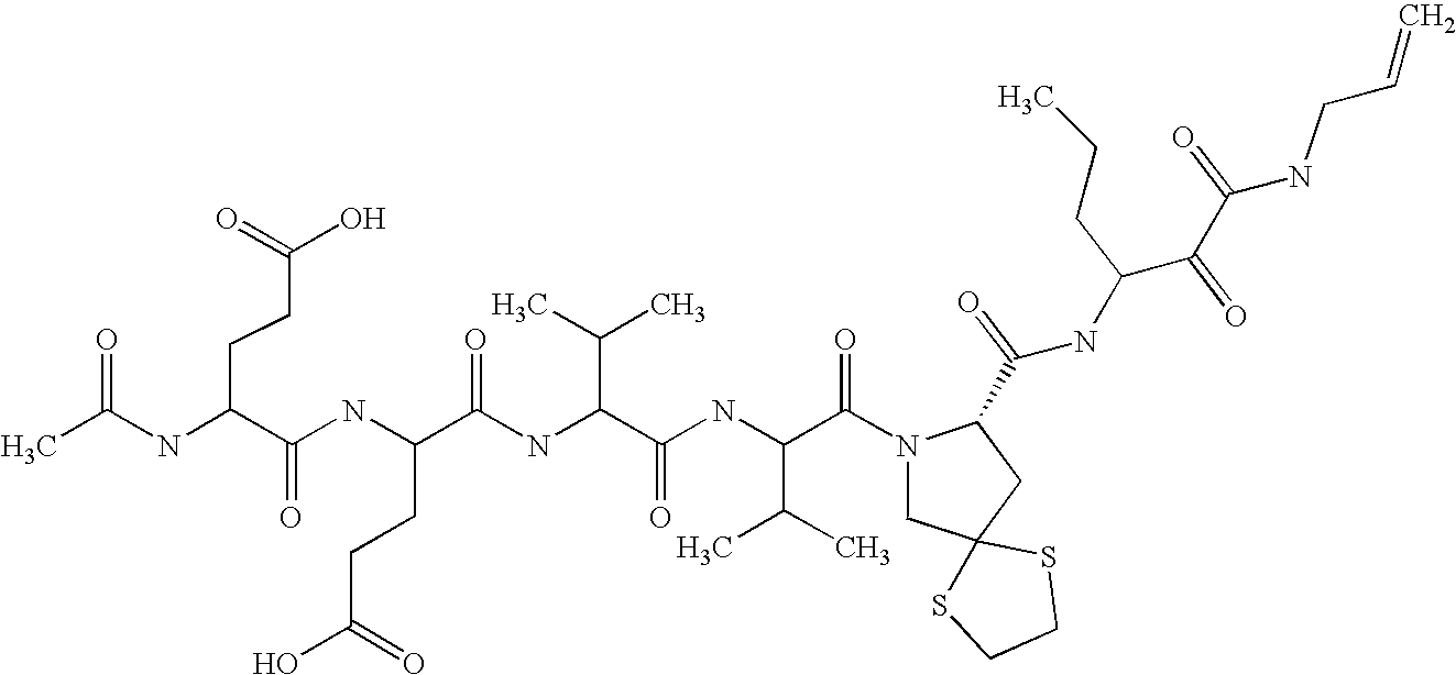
CC(NC(C(NC(C(NC(C(C)C)C(=O)NC(C(C)C)C(=O)N1CC2(CC1C(NC(C(C(NCC=C)=O)=O)CCC)=O)SCCS2)=O)CCC(=O)O)=O)CCC(O)=O)=O
